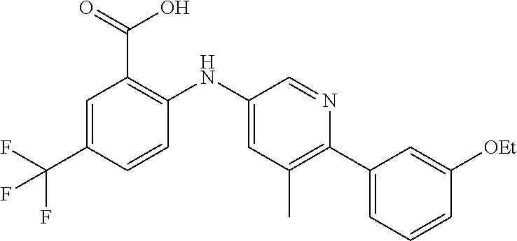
C1=C(C(F)(F)F)C=CC(NC2=CC(C)=C(C3=CC=CC([OEt])=C3)N=C2)=C1C(=O)O
